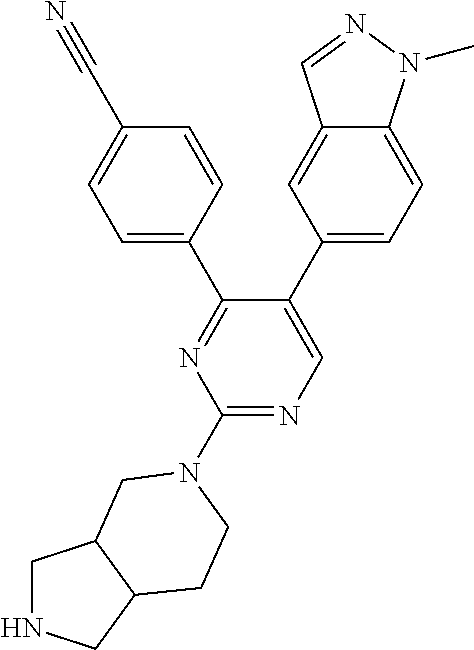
C1(N2CCC3CNCC3C2)=NC=C(C2=CC=C3C(=C2)C=NN3C)C(C2=CC=C(C#N)C=C2)=N1
